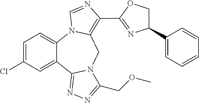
C12=CC=C(Cl)C=C1C1=NN=C(COC)N1CC1=C(C3=NC(C4=CC=CC=C4)CO3)N=CN21
